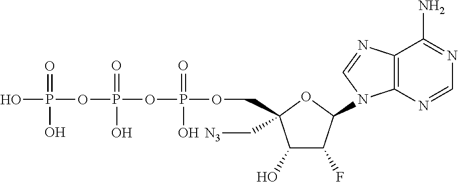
C1(O)C(F)C(N2C3=C(N=C2)C(N)=NC=N3)OC1(C[N3])COP(OP(OP(O)(=O)O)(=O)O)(=O)O
